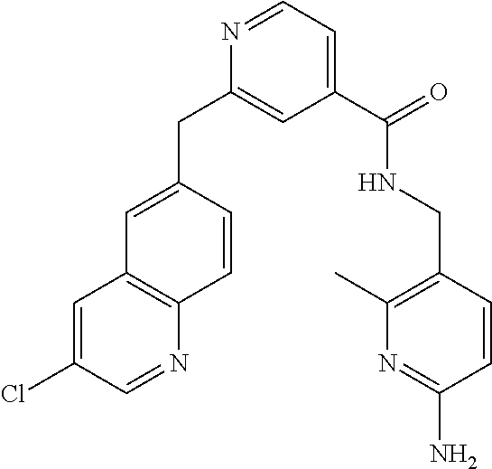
N1=CC=C(C(NCC2=C(C)N=C(N)C=C2)=O)C=C1CC1=CC2=C(C=C1)N=CC(Cl)=C2
